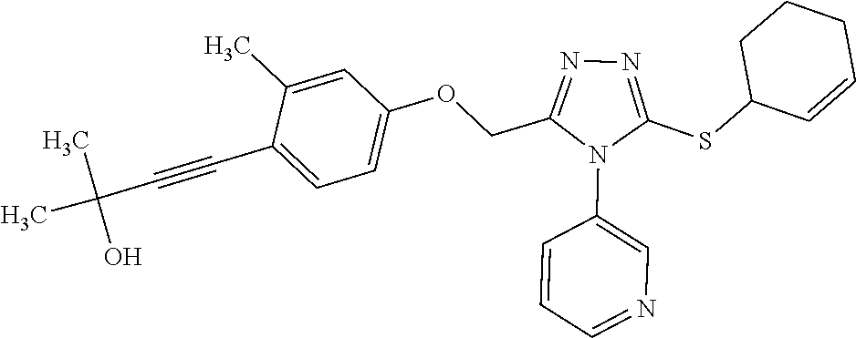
C1=C(C)C(C#CC(C)(O)C)=CC=C1OCC1=NN=C(SC2C=CCCC2)N1C1=CN=CC=C1
